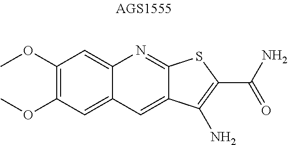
C1(OC)=C(OC)C=C2C(=C1)N=C1C(=C2)C(N)=C(C(N)=O)S1
